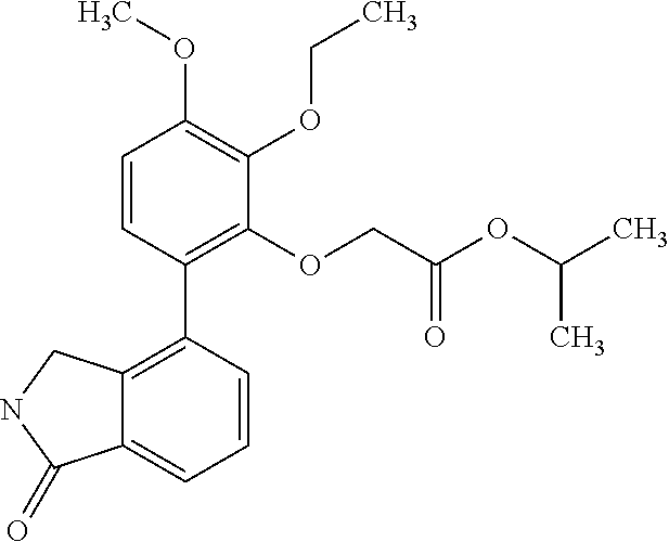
C12=C(C3=C(OCC(OC(C)C)=O)C(OCC)=C(OC)C=C3)C=CC=C1C(=O)NC2
